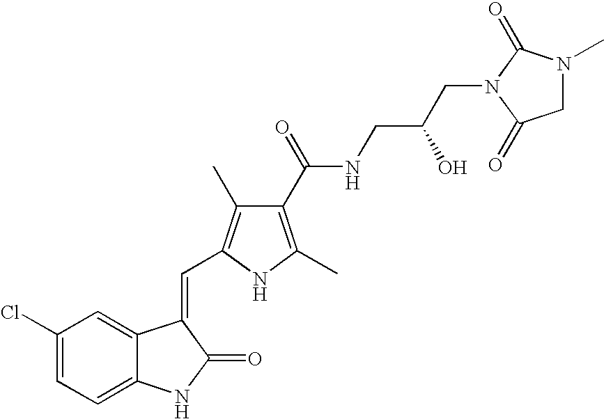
C1(Cl)=CC=C2C(=C1)C(=CC1=C(C)C(C(=O)NCC(O)CN3C(=O)N(C)CC3=O)=C(C)N1)C(=O)N2
